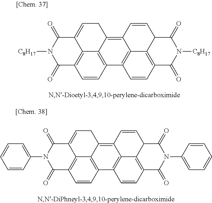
C1C=C2C3=C(C=CC4=C3C1=C1C3=C4C=CC4=C3C(C=C1)C(=O)N([C8H17])C4=O)C(=O)N([C8H17])C2=O.C1C=C2C3=C(C=CC4=C3C1=C1C3=C4C=CC4=C3C(C=C1)C(=O)N(C1=CC=CC=C1)C4=O)C(=O)N(C1=CC=CC=C1)C2=O
